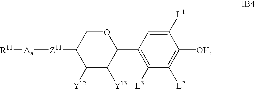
O1CC([Z11][Aa][R11])C([Y12])C([Y13])C1C1=C([L3])C([L2])=C([OH])C([L1])=C1
